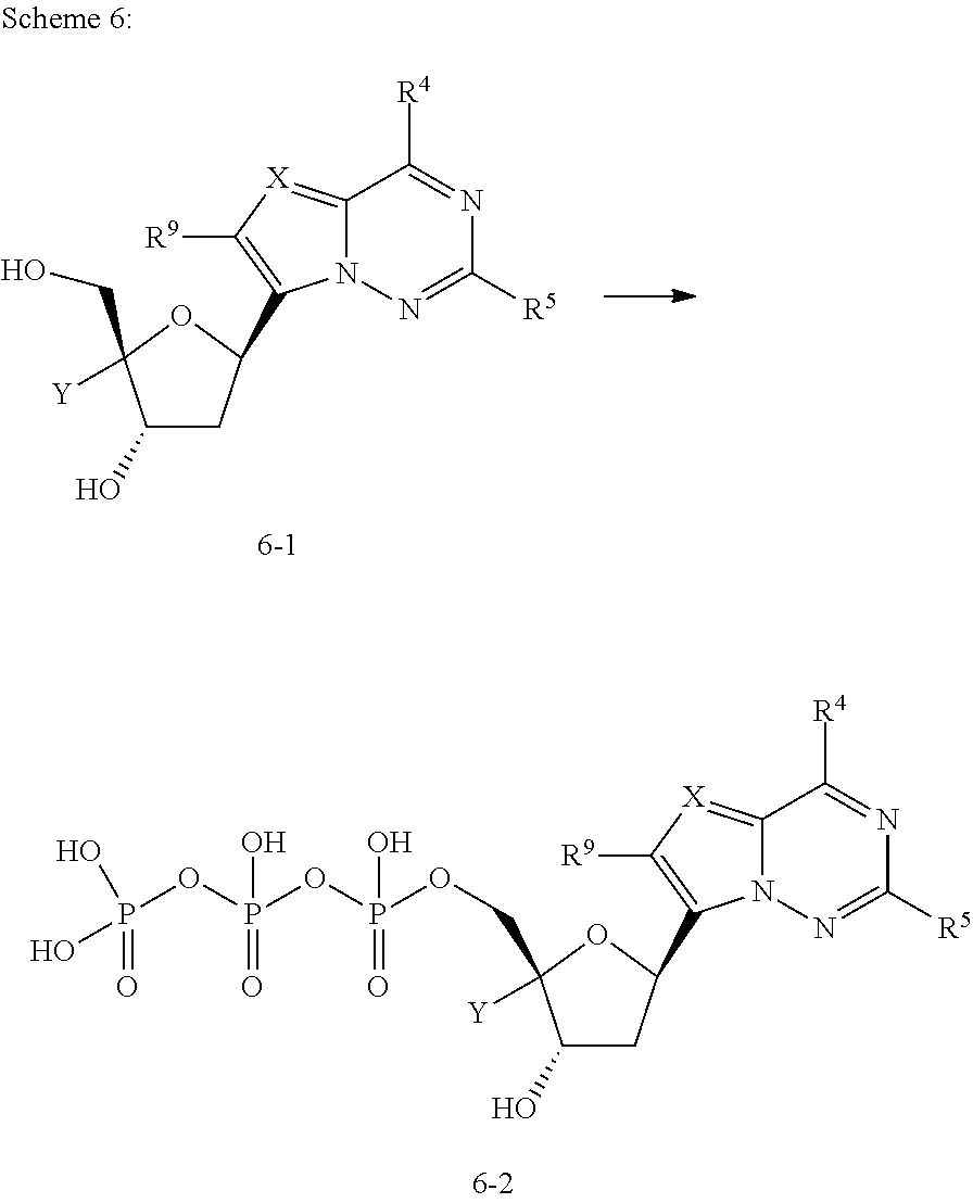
C1(O)CC(C2=C([R9])[X]=C3N2N=C([R5])N=C3[R4])OC1(CO)[Y].C1(O)CC(C2=C([R9])[X]=C3N2N=C([R5])N=C3[R4])OC1([Y])COP(OP(OP(O)(O)=O)(O)=O)(O)=O
